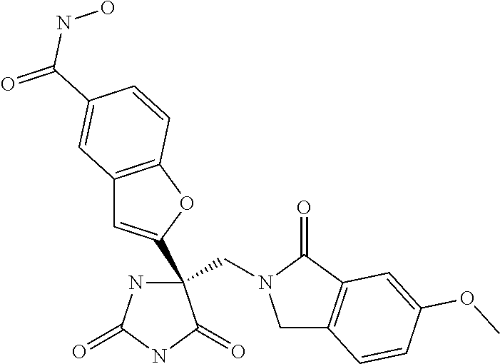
C(C1(C2=CC3=C(O2)C=CC(C(NO)=O)=C3)NC(=O)NC1=O)N1CC2=C(C1=O)C=C(OC)C=C2
